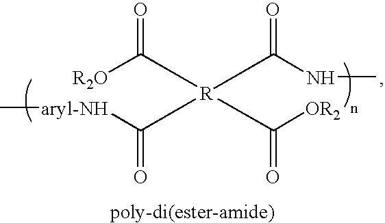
[R2O]C(=O)[R](C([aryl-NH]C)=O)(C(NC)=O)C([OR2])=O
